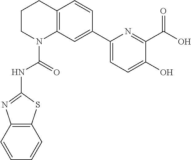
C1CN(C(=O)NC2=NC3=C(S2)C=CC=C3)C2=C(C1)C=CC(C1=CC=C(O)C(C(O)=O)=N1)=C2
